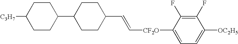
C1CC(C2CCC(C=C[CF2O]C3=CC=C([OC2H5])C(F)=C3F)CC2)CCC1[C3H7]
